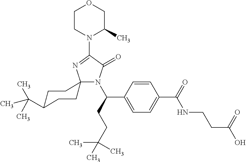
N1(C(C2=CC=C(C(=O)NCCC(O)=O)C=C2)CCC(C)(C)C)C(=O)C(N2C(C)COCC2)=NC12CCC(C(C)(C)C)CC2
